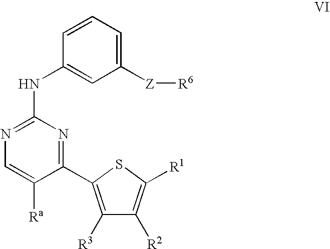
C1([Z][R6])=CC=CC(NC2=NC=C([Ra])C(C3=C([R3])C([R2])=C([R1])S3)=N2)=C1
